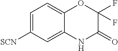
C1=C([SCN])C=C2C(=C1)OC(F)(F)C(=O)N2
